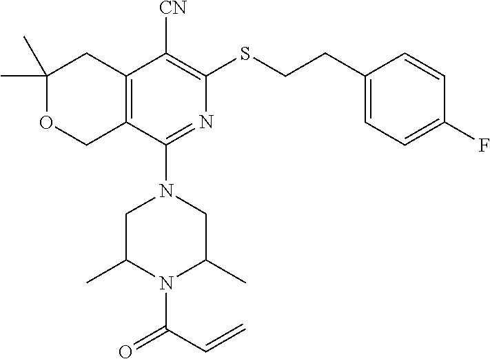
C1(C)(C)OCC2=C(C1)C([CN])=C(SCCC1=CC=C(F)C=C1)N=C2N1CC(C)N(C(C=C)=O)C(C)C1
